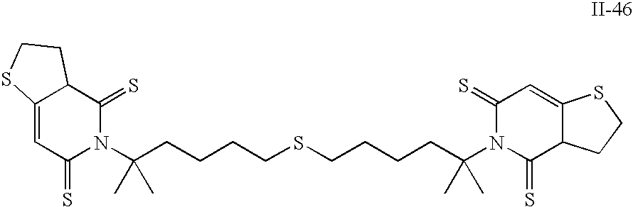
C1=C2C(C(=S)N(C(CCCCSCCCCC(N3C(=S)C=C4C(C3=S)CCS4)(C)C)(C)C)C1=S)CCS2
